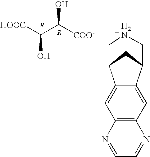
[HOOC]C(C([COO-])O)O.C12=CC3=C(C=C1C1CC2CNC1)N=CC=N3
